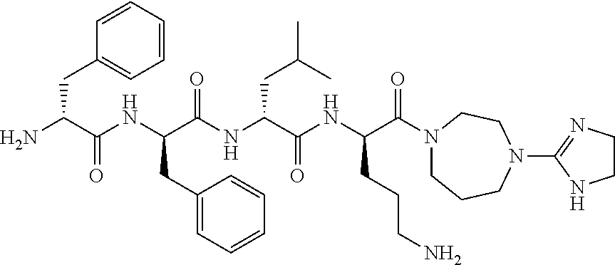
C1=CC=CC=C1CC(N)C(NC(C(NC(C(NC(C(N1CCCN(C2=NCCN2)CC1)=O)CCCN)=O)CC(C)C)=O)CC1=CC=CC=C1)=O
